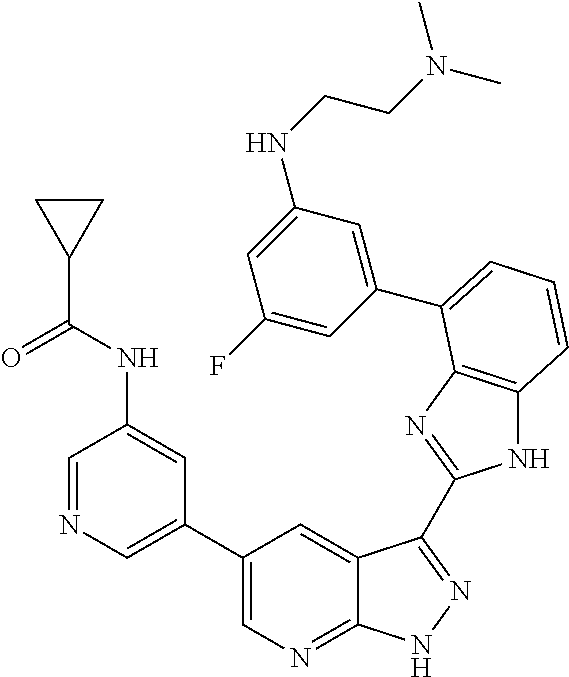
C1(C2=CN=C3C(=C2)C(C2=NC4=C(N2)C=CC=C4C2=CC(NCCN(C)C)=CC(F)=C2)=NN3)=CN=CC(NC(C2CC2)=O)=C1
